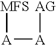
[A]([A][AG])[MFS]
